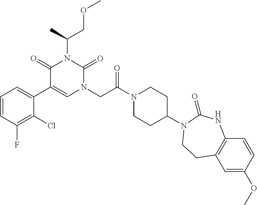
C1=CC(F)=C(Cl)C(C2=CN(CC(N3CCC(N4C(=O)NC5=C(C=C(OC)C=C5)CC4)CC3)=O)C(=O)N(C(COC)C)C2=O)=C1
